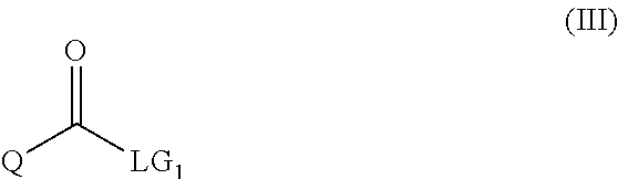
O=C([LG1])[Q]
